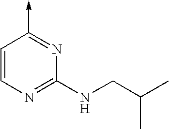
C1=CN=C(NCC(C)C)N=C1->C
